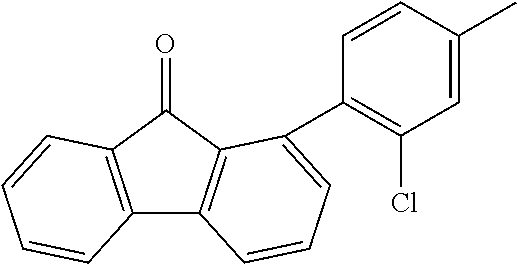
C12=C(C=CC=C1)C(=O)C1=C2C=CC=C1C1=C(Cl)C=C(C)C=C1
